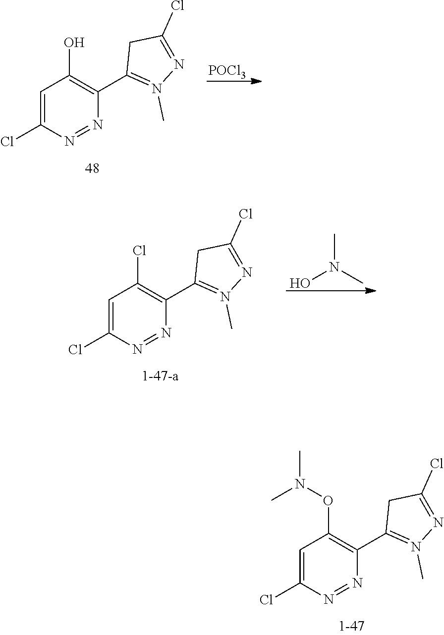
CN(OC1=C(C2=N(C)N=C(Cl)C2)N=NC(Cl)=C1)C.C1(Cl)=CC(O)=C(C2=N(C)N=C(Cl)C2)N=N1.[POCl3].ON(C)C.N1=C(Cl)CC(C2=C(Cl)C=C(Cl)N=N2)=N1C
